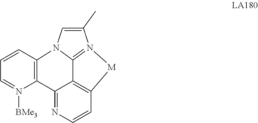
C1(C)=CN2C3=C(N([BMe3])=CC=C3)C3=NC=CC4=C3C2=N1[M]4
